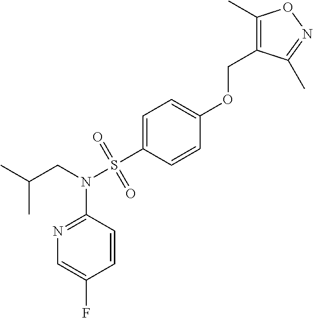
CC(CN(S(=O)(=O)C1=CC=C(OCC2=C(C)ON=C2C)C=C1)C1=NC=C(F)C=C1)C
